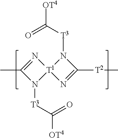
N1=C(C)N([T3]C(=O)[OT4])[T1]12N=C([T2]C)N2[T3]C(=O)[OT4]
